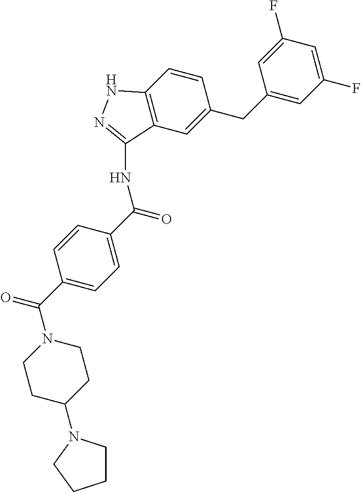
C1=CC2=C(C=C1CC1=CC(F)=CC(F)=C1)C(NC(=O)C1=CC=C(C(N3CCC(N4CCCC4)CC3)=O)C=C1)=NN2
